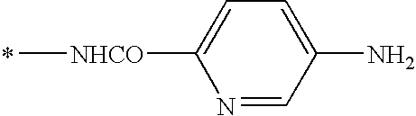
[NHCO](C)C1=CC=C(N)C=N1
